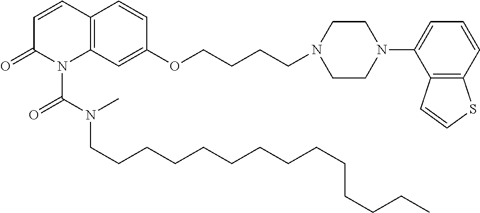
C12=C(C=C(OCCCCN3CCN(C4=CC=CC5=C4C=CS5)CC3)C=C1)N(C(N(C)CCCCCCCCCCCCCC)=O)C(=O)C=C2
